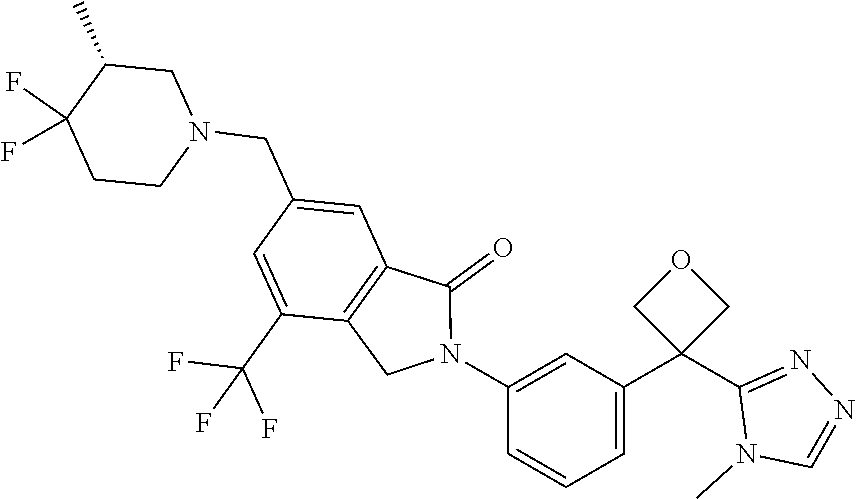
C1(N2C(=O)C3=C(C2)C(C(F)(F)F)=CC(CN2CC(C)C(F)(F)CC2)=C3)=CC(C2(C3=NN=CN3C)COC2)=CC=C1
